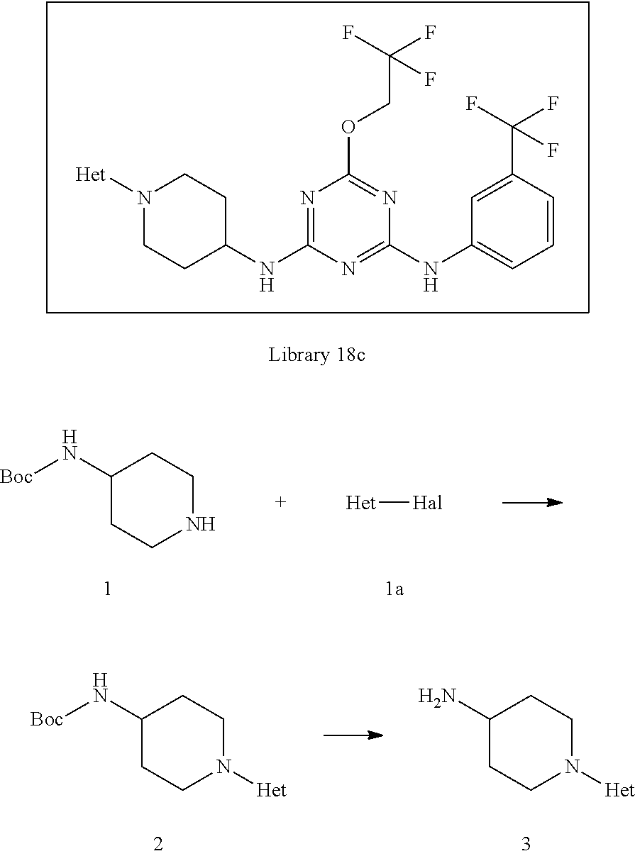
N1([Het])CCC(NC2=NC(OCC(F)(F)F)=NC(NC3=CC=CC(C(F)(F)F)=C3)=N2)CC1.C1(N[Boc])CCNCC1.[Het][Hal].C1(N[Boc])CCN([Het])CC1.C1(N)CCN([Het])CC1
